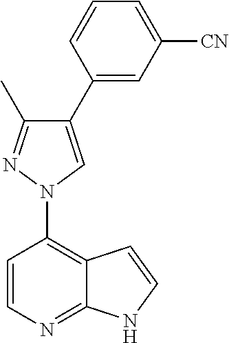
C1=CC(N2N=C(C)C(C3=CC([CN])=CC=C3)=C2)=C2C(=N1)NC=C2
